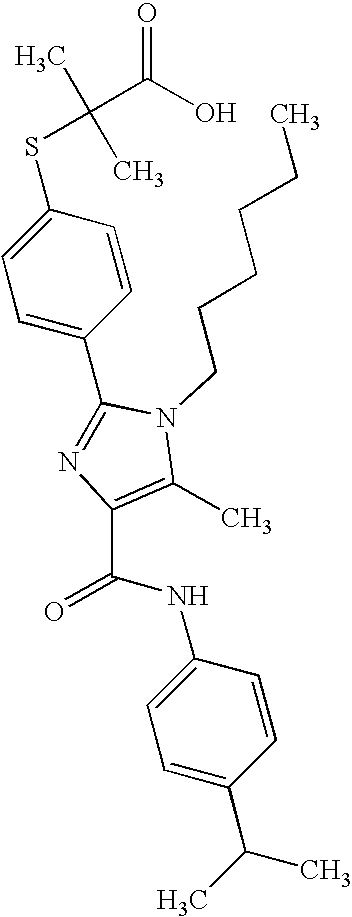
C1(C2=NC(C(NC3=CC=C(C(C)C)C=C3)=O)=C(C)N2CCCCCC)=CC=C(SC(C)(C)C(O)=O)C=C1
